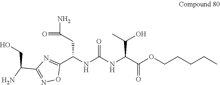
CCCCCOC(C(NC(NC(C1=NC(C(N)CO)=NO1)CC(N)=O)=O)C(O)C)=O
